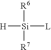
[R6][Si]([L])([H])[R7]
